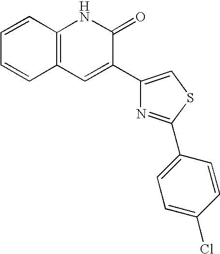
C1=CC2=C(C=C1)NC(=O)C(C1=CSC(C3=CC=C(Cl)C=C3)=N1)=C2
